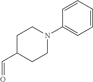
C1=CC=CC(N2CCC(C=O)CC2)=C1
